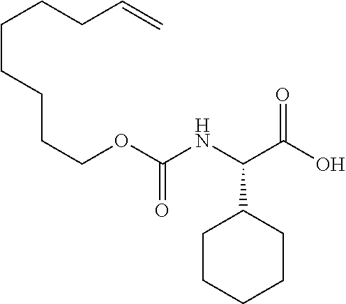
C(CCCCOC(NC(C(O)=O)C1CCCCC1)=O)CCC=C
